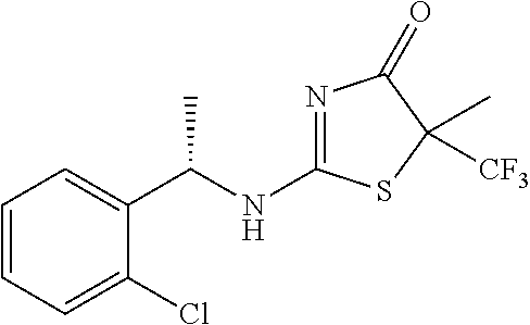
C1=CC=C(Cl)C(C(NC2=NC(=O)C(C)([CF3])S2)C)=C1
